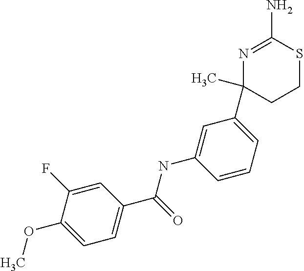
N1=C(N)SCCC1(C)C1=CC=CC(NC(C2=CC=C(OC)C(F)=C2)=O)=C1
